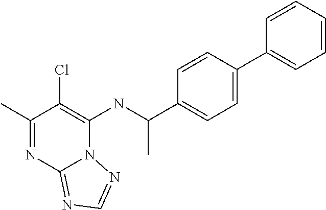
C1(C)=NC2=NC=NN2C(NC(C2=CC=C(C3=CC=CC=C3)C=C2)C)=C1Cl
